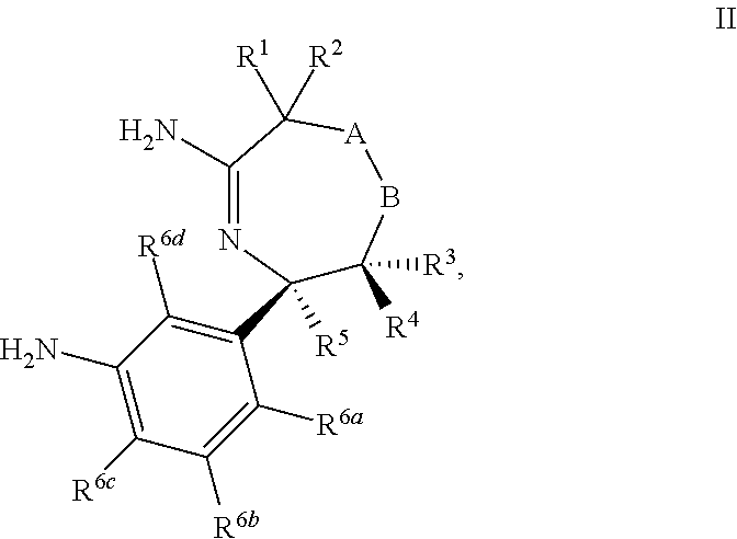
C1(N)=C([R6c])C([R6b])=C([R6a])C(C2([R5])C([R4])([R3])B[A]C([R1])([R2])C(N)=N2)=C1[R6d]
